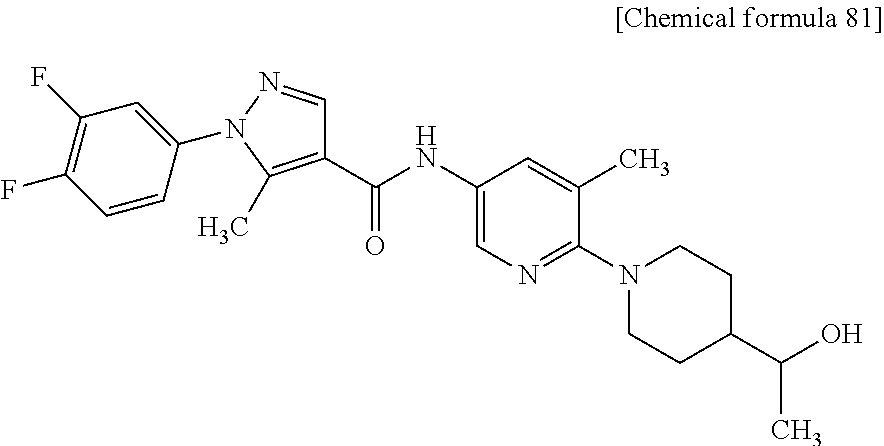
C1(NC(C2=C(C)N(C3=CC(F)=C(F)C=C3)N=C2)=O)=CN=C(N2CCC(C(O)C)CC2)C(C)=C1
